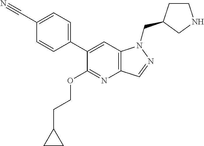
C1(C2=CC=C(C#N)C=C2)=CC2=C(N=C1OCCC1CC1)C=NN2CC1CCNC1
